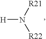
[H]N([R21])[R22]
